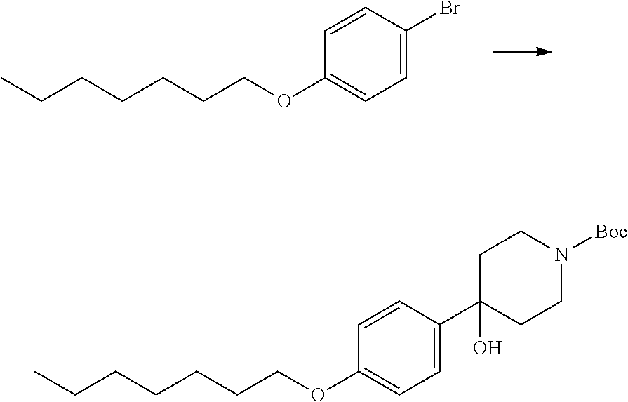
BrC1=CC=C(OCCCCCCC)C=C1.C1C(C2=CC=C(OCCCCCCC)C=C2)(O)CCN([Boc])C1
